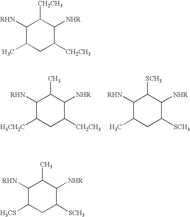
C1([RHN])C([H3CH2C])CC([CH2CH3])C([NHR])C1C.C1([RHN])C(C)CC([SCH3])C([NHR])C1[SCH3].C1([RHN])C(C)CC([CH2CH3])C([NHR])C1[CH2CH3].C1([RHN])C([H3CS])CC([SCH3])C([NHR])C1C
